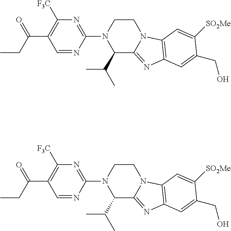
C1=NC(N2C(C(C)C)C3=NC4=C(N3CC2)C=C([SO2Me])C(CO)=C4)=NC([F3C])=C1C(=O)CC.C1=NC(N2C(C(C)C)C3=NC4=C(N3CC2)C=C([SO2Me])C(CO)=C4)=NC([F3C])=C1C(=O)CC
